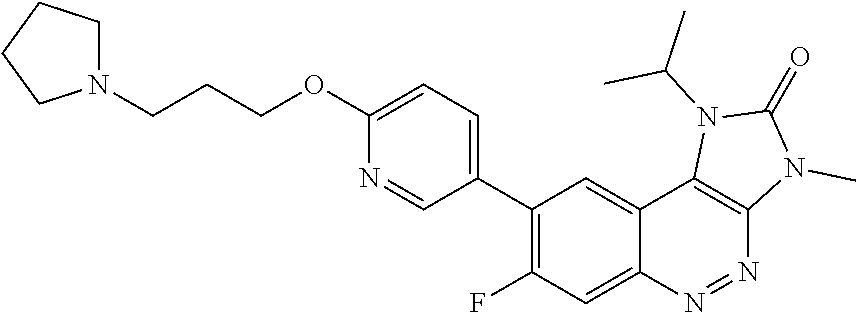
C1(C2=CC=C(OCCCN3CCCC3)N=C2)=C(F)C=C2C(=C1)C1=C(N=N2)N(C)C(=O)N1C(C)C
